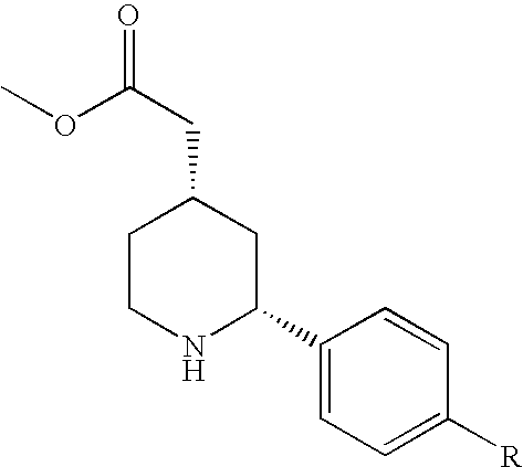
COC(CC1CCNC(C2=CC=C([R])C=C2)C1)=O
